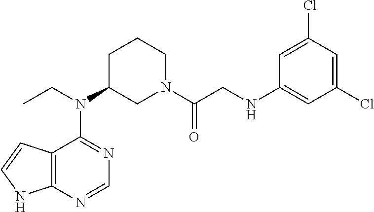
N(C1CN(C(CNC2=CC(Cl)=CC(Cl)=C2)=O)CCC1)(CC)C1=NC=NC2=C1C=CN2
